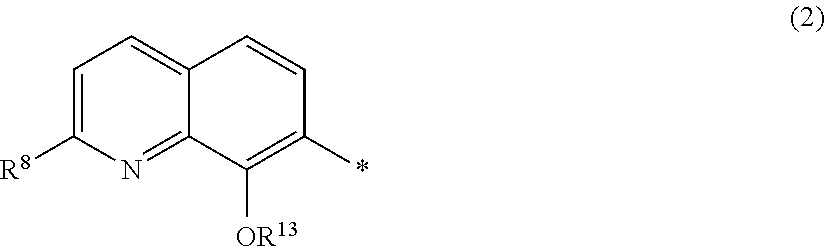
C1=C([R8])N=C2C(=C1)C=CC(*)=C2[OR13]
